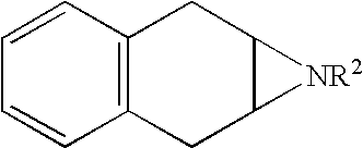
C12=C(CC3C(C1)[NR2]3)C=CC=C2
